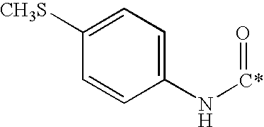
C1([CH3S])=CC=C(N[C*]=O)C=C1
